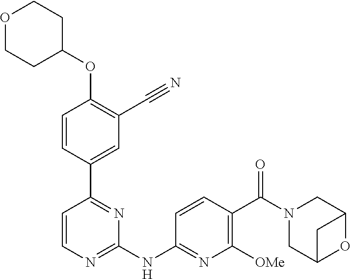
N1=C(NC2=NC([OMe])=C(C(=O)N3CC4OC(C3)C4)C=C2)N=C(C2=CC(C#N)=C(OC3CCOCC3)C=C2)C=C1
